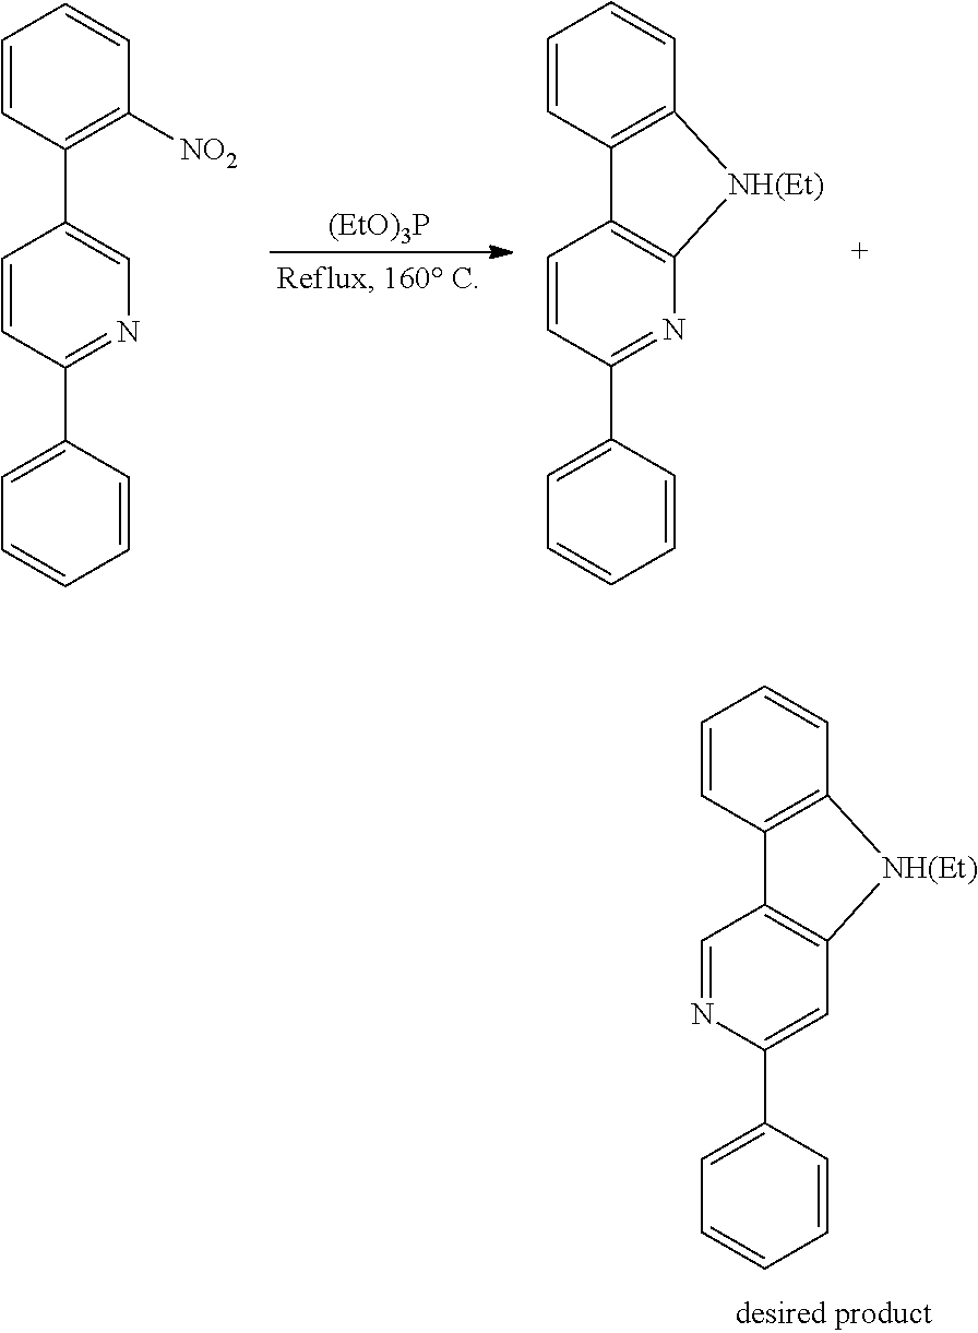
C1=CC2=C(C=C1)[NH(Et)]C1=C2C=NC(C2=CC=CC=C2)=C1.[(EtO)3P].C1=CC(C2=CN=C(C3=CC=CC=C3)C=C2)=C([NO2])C=C1.C1=CC2=C(C=C1)[NH(Et)]C1=C2C=CC(C2=CC=CC=C2)=N1
